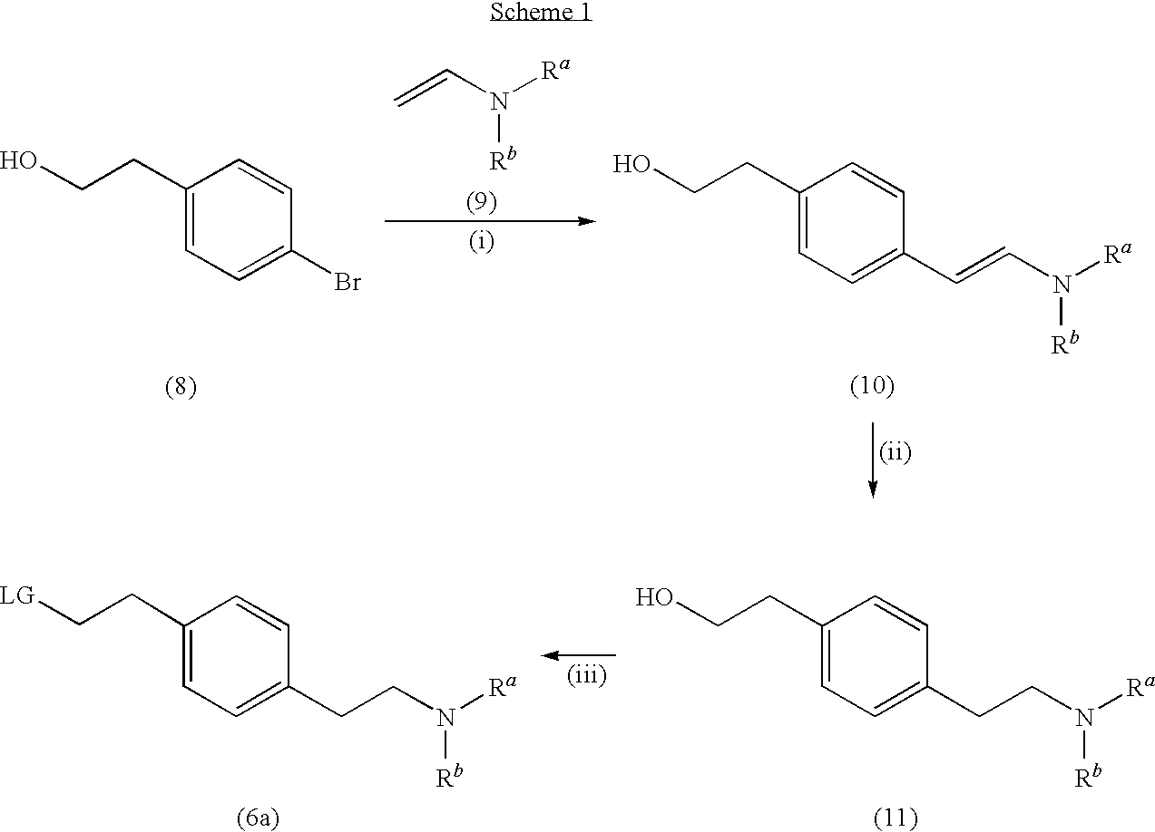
C1(CCO)=CC=C(Br)C=C1.C=CN([Ra])[Rb].C1(CCO)=CC=C(C=CN([Ra])[Rb])C=C1.C1(CCO)=CC=C(CCN([Ra])[Rb])C=C1.C1(CC[LG])=CC=C(CCN([Ra])[Rb])C=C1
